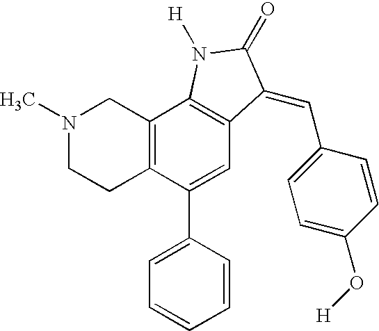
N1(C)CCC2=C(C1)C1=C(C=C2C2=CC=CC=C2)C(=CC2=CC=C(O[H])C=C2)C(=O)N1[H]
